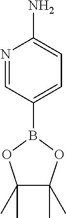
N1=CC(B2OC(C)(C)C(C)(C)O2)=CC=C1N
